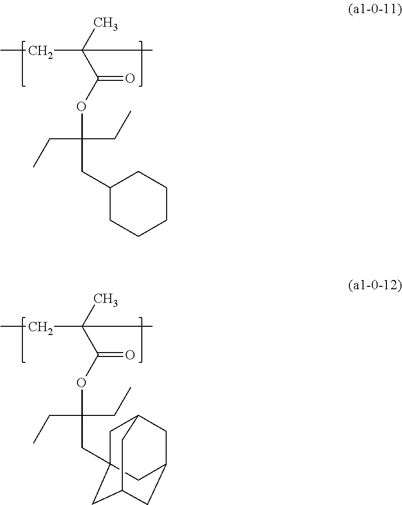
C(C(C)(C)C(OC(CC)(CC)CC1CCCCC1)=O)C.C(C(C)(C)C(OC(CC)(CC)CC12CC3CC(CC(C1)C3)C2)=O)C
